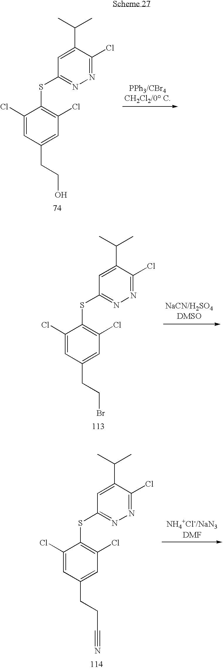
C1=C(C(C)C)C(Cl)=NN=C1SC1=C(Cl)C=C(CCO)C=C1Cl.C1=C(C(C)C)C(Cl)=NN=C1SC1=C(Cl)C=C(CCBr)C=C1Cl.C1=C(C(C)C)C(Cl)=NN=C1SC1=C(Cl)C=C(CCC#N)C=C1Cl
